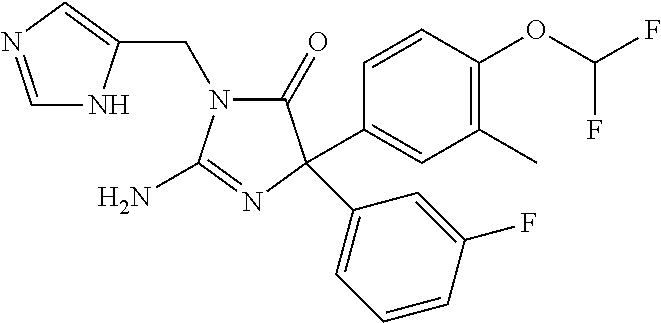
N1(CC2=CN=CN2)C(=O)C(C2=CC(C)=C(OC(F)F)C=C2)(C2=CC=CC(F)=C2)N=C1N
